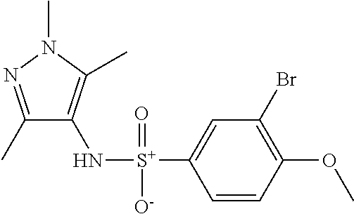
C1(C)=NN(C)C(C)=C1N[S+](C1=CC(Br)=C(OC)C=C1)(=O)[O-]
